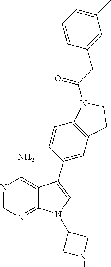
N1=CN=C2C(=C1N)C(C1=CC3=C(C=C1)N(C(CC1=CC(C)=CC=C1)=O)CC3)=CN2C1CNC1
